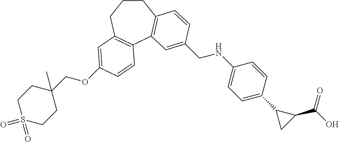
C1CCC2=C(C3=C1C=CC(CNC1=CC=C(C4CC4C(=O)O)C=C1)=C3)C=CC(OCC1(C)CCS(=O)(=O)CC1)=C2
